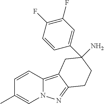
C1=CC2=C3C(=NN2C=C1C)CCC(C1=CC(F)=C(F)C=C1)(N)C3
